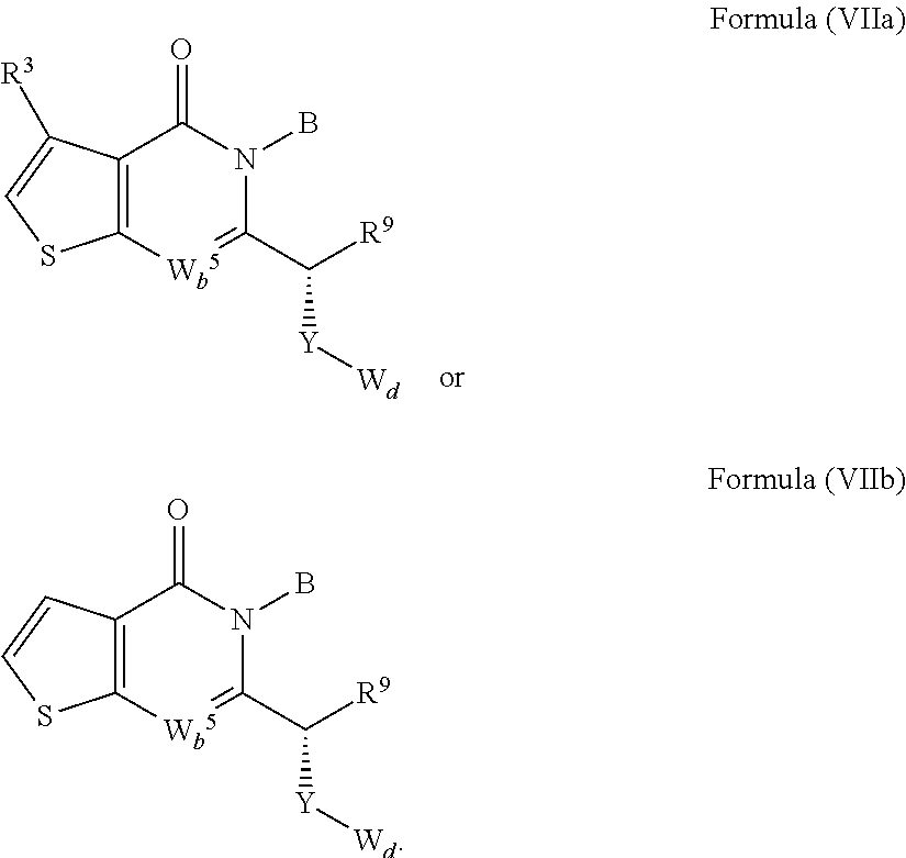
C12=C(C(=O)N(B)C(C([Y][Wd])[R9])=[Wb5]1)C([R3])=CS2.C12=C(C(=O)N(B)C(C([Y][Wd])[R9])=[Wb5]1)C=CS2
